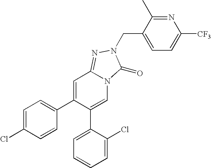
C1=C(C2=CC=C(Cl)C=C2)C(C2=CC=CC=C2Cl)=CN2C1=NN(CC1=CC=C([CF3])N=C1C)C2=O
